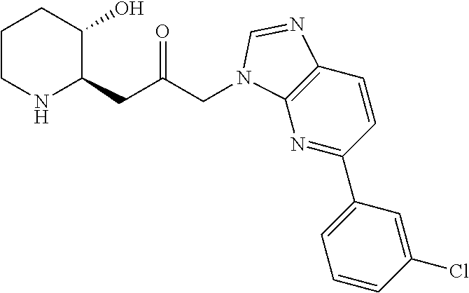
C1CNC(CC(CN2C3=C(C=CC(C4=CC=CC(Cl)=C4)=N3)N=C2)=O)C(O)C1
